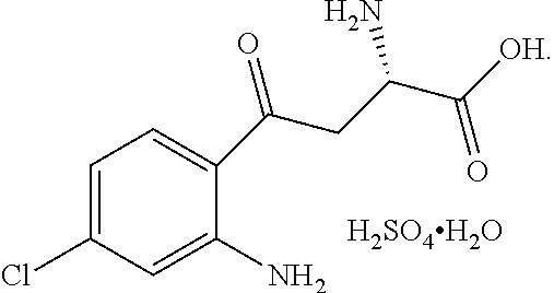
C1=C(N)C(C(CC(C([OH])=O)N)=O)=CC=C1Cl.[H2SO4H2O]
